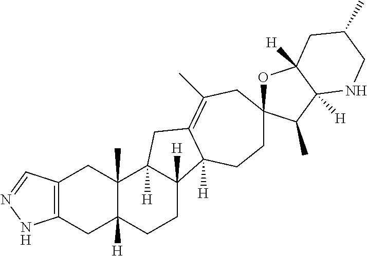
C1CC2([H])C([H])(CC3=C(C)CC4(OC5([H])C([H])(C4C)NCC(C)C5)CCC23[H])C2(C)C1([H])CC1=C(C2)C=NN1
